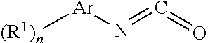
N([Ar][(R1)n])=C=O
